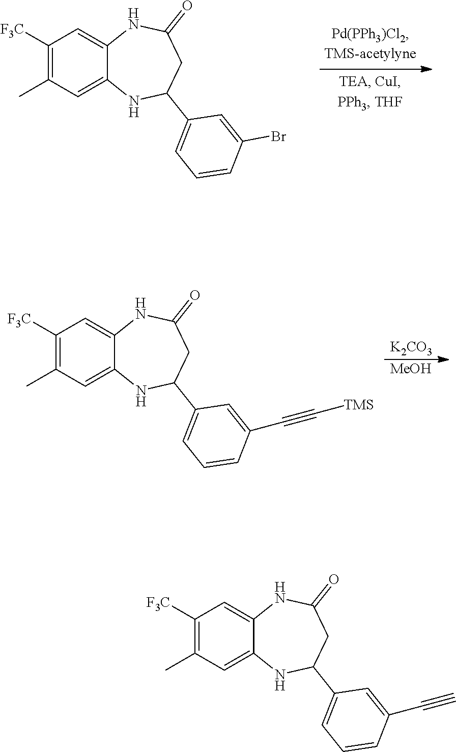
C1([F3C])=C(C)C=C2C(=C1)NC(=O)CC(C1=CC=CC(Br)=C1)N2.[K2CO3].[MeOH].C1([F3C])=C(C)C=C2C(=C1)NC(=O)CC(C1=CC=CC(C#C[TMS])=C1)N2.C1([F3C])=C(C)C=C2C(=C1)NC(=O)CC(C1=CC=CC(C#C)=C1)N2
